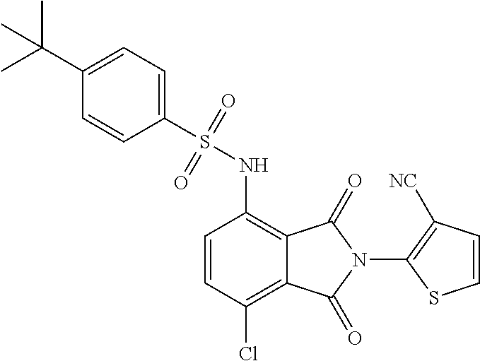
C1(S(NC2=C3C(=C(Cl)C=C2)C(=O)N(C2=C([NC])C=CS2)C3=O)(=O)=O)=CC=C(C(C)(C)C)C=C1
